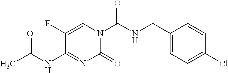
C1=C(F)C(NC(C)=O)=NC(=O)N1C(NCC1=CC=C(Cl)C=C1)=O
